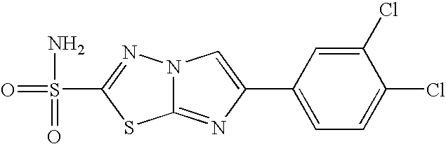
C12=NC(C3=CC=C(Cl)C(Cl)=C3)=CN1N=C(S(N)(=O)=O)S2
